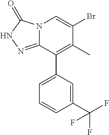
N12C(=NNC1=O)C(C1=CC=CC(C(F)(F)F)=C1)=C(C)C(Br)=C2
